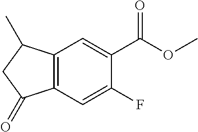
C12=C(C=C(F)C(C(OC)=O)=C1)C(=O)CC2C
